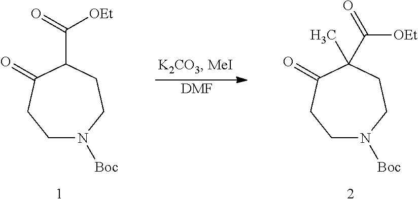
C1N([Boc])CCC(C(=O)[OEt])C(=O)C1.[DMF].C1N([Boc])CCC(C(=O)[OEt])(C)C(=O)C1
